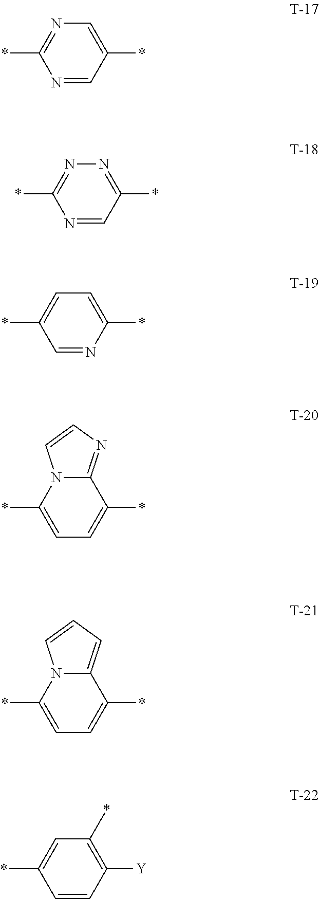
N1=CC(*)=NN=C1*.N1=CC(*)=CN=C1*.N1=CC(*)=CC=C1*.C12=NC=CN1C(*)=CC=C2*.C12=CC=CN1C(*)=CC=C2*.C1=CC(*)=CC(*)=C1[Y]
